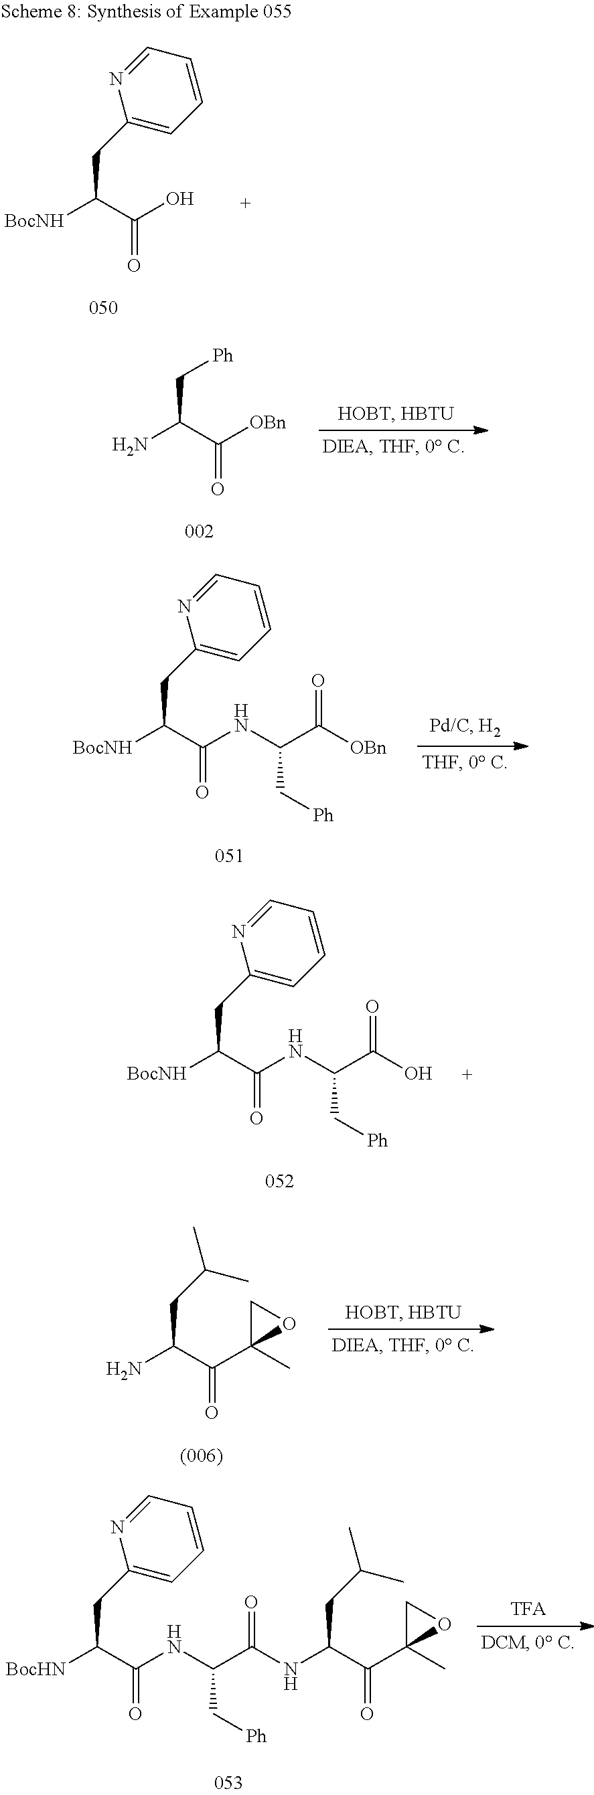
NC(C([OBn])=O)C[Ph].[BocNH]C(C(NC(C([OBn])=O)C[Ph])=O)CC1=CC=CC=N1.[BocNH]C(C(NC(C(O)=O)C[Ph])=O)CC1=CC=CC=N1.NC(C(C1(C)OC1)=O)CC(C)C.[BocHN]C(C(NC(C(NC(CC(C)C)C(C1(C)OC1)=O)=O)C[Ph])=O)CC1=CC=CC=N1.[BocNH]C(C(O)=O)CC1=CC=CC=N1
